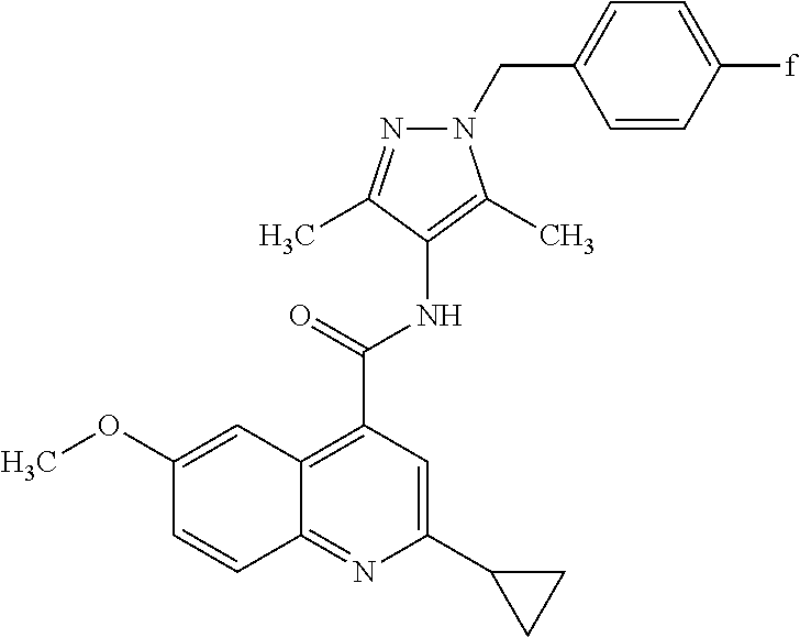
C1(C(=O)NC2=C(C)N(CC3=CC=C([f])C=C3)N=C2C)=C2C(=NC(C3CC3)=C1)C=CC(OC)=C2
